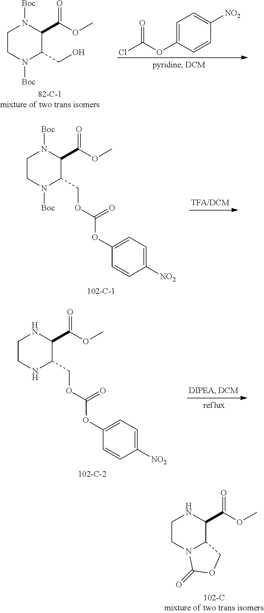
C1CN([Boc])C(CO)C(C(OC)=O)N1[Boc].C1=C(OC(Cl)=O)C=CC([NO2])=C1.C1CN([Boc])C(COC(OC2=CC=C([NO2])C=C2)=O)C(C(OC)=O)N1[Boc].C1CNC(COC(OC2=CC=C([NO2])C=C2)=O)C(C(OC)=O)N1.C1CN2C(C(C(OC)=O)N1)COC2=O
